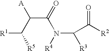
[R5]C(C(C(N([R4])C([R3])C([R2])=O)=O)[A])[R1]
